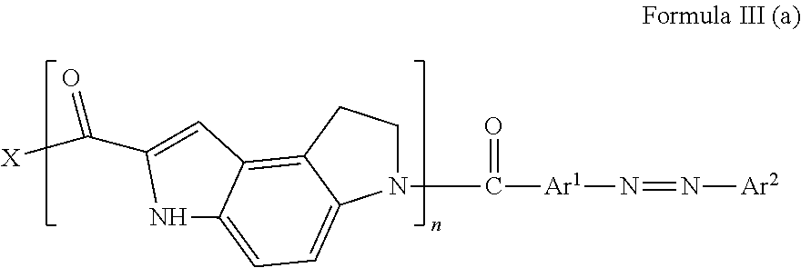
N1(C([Ar1]N=N[Ar2])=O)CCC2=C3C(=CC=C12)NC(C([X])=O)=C3
